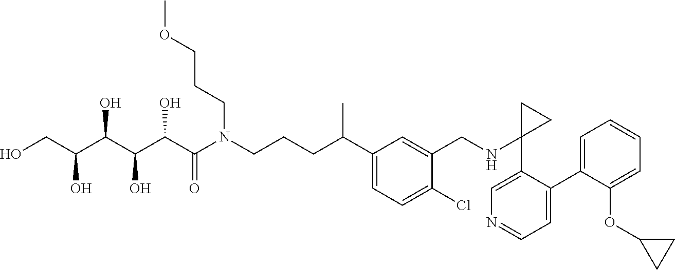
C1(C2=CC=NC=C2C2(NCC3=CC(C(CCCN(C(C(C(C(C(CO)O)O)O)O)=O)CCCOC)C)=CC=C3Cl)CC2)=CC=CC=C1OC1CC1
